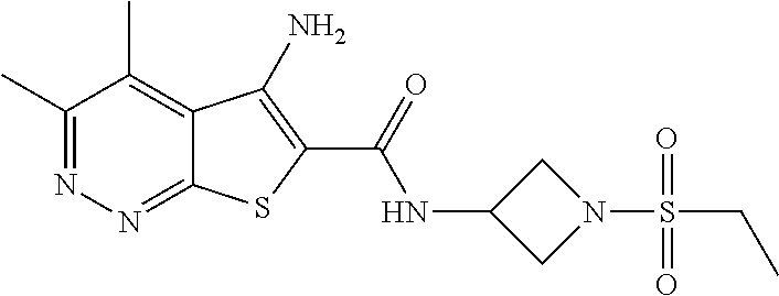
C1(C)=NN=C2C(=C1C)C(N)=C(C(=O)NC1CN(S(CC)(=O)=O)C1)S2
